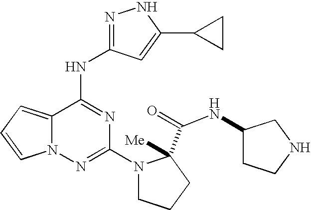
C12=CC=CN1N=C(N1CCCC1(C(=O)NC1CCNC1)[Me])N=C2NC1=NNC(C2CC2)=C1
